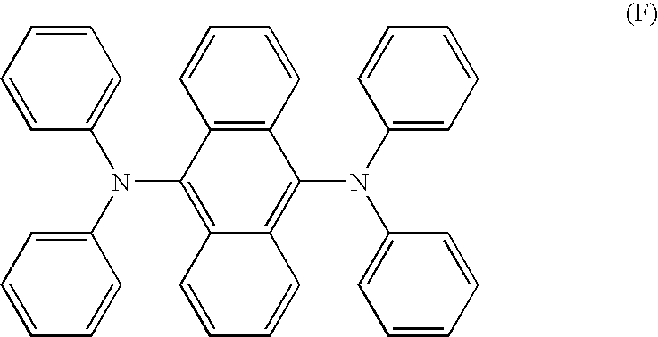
C1=CC=CC(N(C2=CC=CC=C2)C2=C3C(=C(N(C4=CC=CC=C4)C4=CC=CC=C4)C4=C2C=CC=C4)C=CC=C3)=C1
